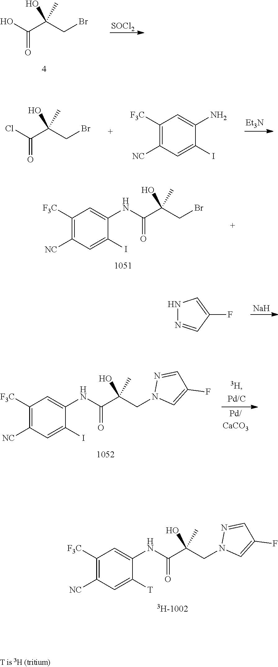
O=C(O)C(CBr)(C)O.[SOCl2].C1([F3C])=C([NC])C=C(I)C(N)=C1.O=C(Cl)C(CBr)(C)O.[Et3N].C1([F3C])=C([NC])C=C(I)C(NC(C(CBr)(O)C)=O)=C1.N1N=CC(F)=C1.[Na].C1([F3C])=C([NC])C=C(I)C(NC(C(CN2C=C(F)C=N2)(O)C)=O)=C1.C1([F3C])=C([NC])C=C([T])C(NC(C(CN2C=C(F)C=N2)(O)C)=O)=C1
